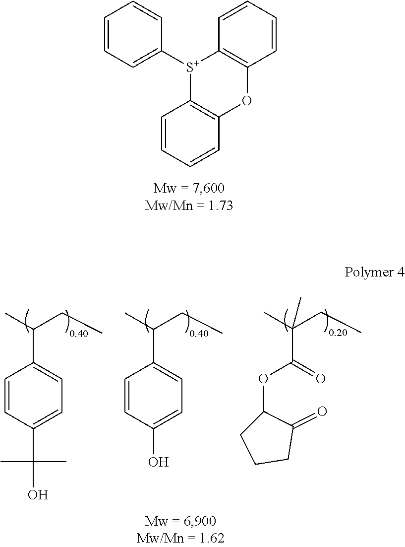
C1=CC=C([S+]2C3=C(C=CC=C3)OC3=C2C=CC=C3)C=C1.C1(C(C)CC)=CC=C(C(C)(C)O)C=C1.C1(C(C)CC)=CC=C(O)C=C1.C(OC1CCCC1=O)(=O)C(C)(CC)C
